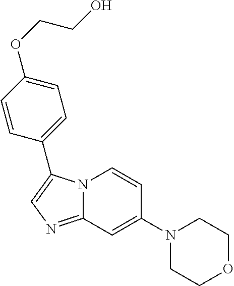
C1(N2CCOCC2)=CC2=NC=C(C3=CC=C(OCCO)C=C3)N2C=C1
